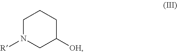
C1N([R])CC([OH])CC1
